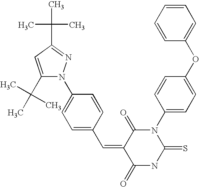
C1=CC=CC(OC2=CC=C(N3C(=O)C(=CC4=CC=C(N5C(C(C)(C)C)=CC(C(C)(C)C)=N5)C=C4)C(=O)NC3=S)C=C2)=C1
